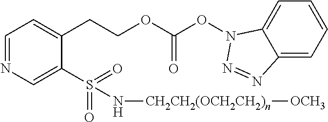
C1=NC=C(S(N[CH2CH2(OCH2CH2)n][OCH3])(=O)=O)C(CCOC(=O)ON2C3=CC=CC=C3N=N2)=C1
